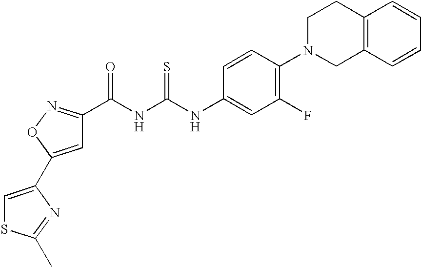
C1=C(C2=CSC(C)=N2)ON=C1C(NC(NC1=CC(F)=C(N2CC3=C(CC2)C=CC=C3)C=C1)=S)=O
